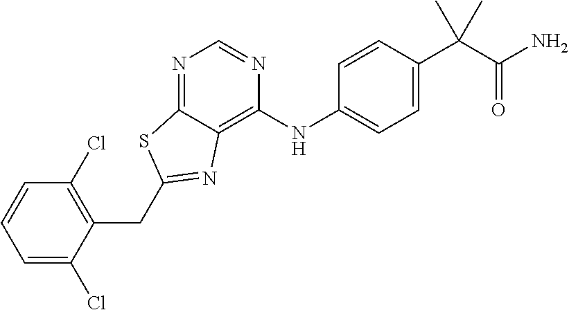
C1=C(Cl)C(CC2=NC3=C(NC4=CC=C(C(C(N)=O)(C)C)C=C4)N=CN=C3S2)=C(Cl)C=C1
